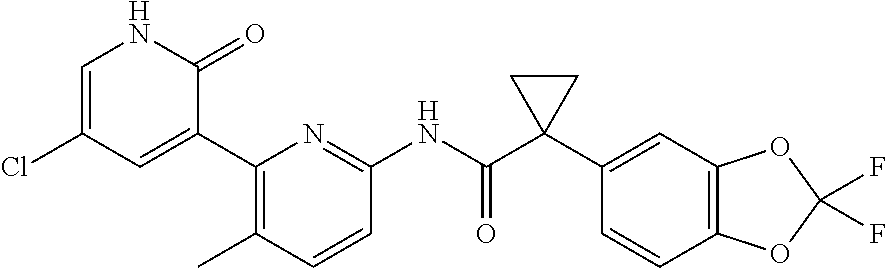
C1=C(Cl)C=C(C2=C(C)C=CC(NC(C3(C4=CC5=C(C=C4)OC(F)(F)O5)CC3)=O)=N2)C(=O)N1
